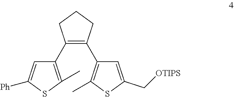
C1(C2=C(C)SC([Ph])=C2)=C(C2=C(C)SC(C[OTIPS])=C2)CCC1
